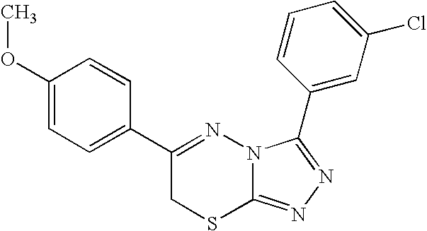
C1(OC)=CC=C(C2=NN3C(=NN=C3C3=CC(Cl)=CC=C3)SC2)C=C1
